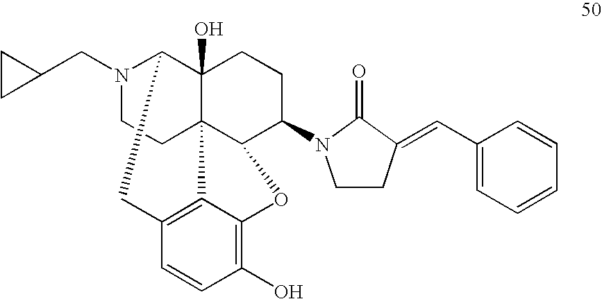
N1(CC2CC2)CCC23C4(O)C1CC1=C2C(=C(O)C=C1)OC3C(N1CCC(=CC2=CC=CC=C2)C1=O)CC4
